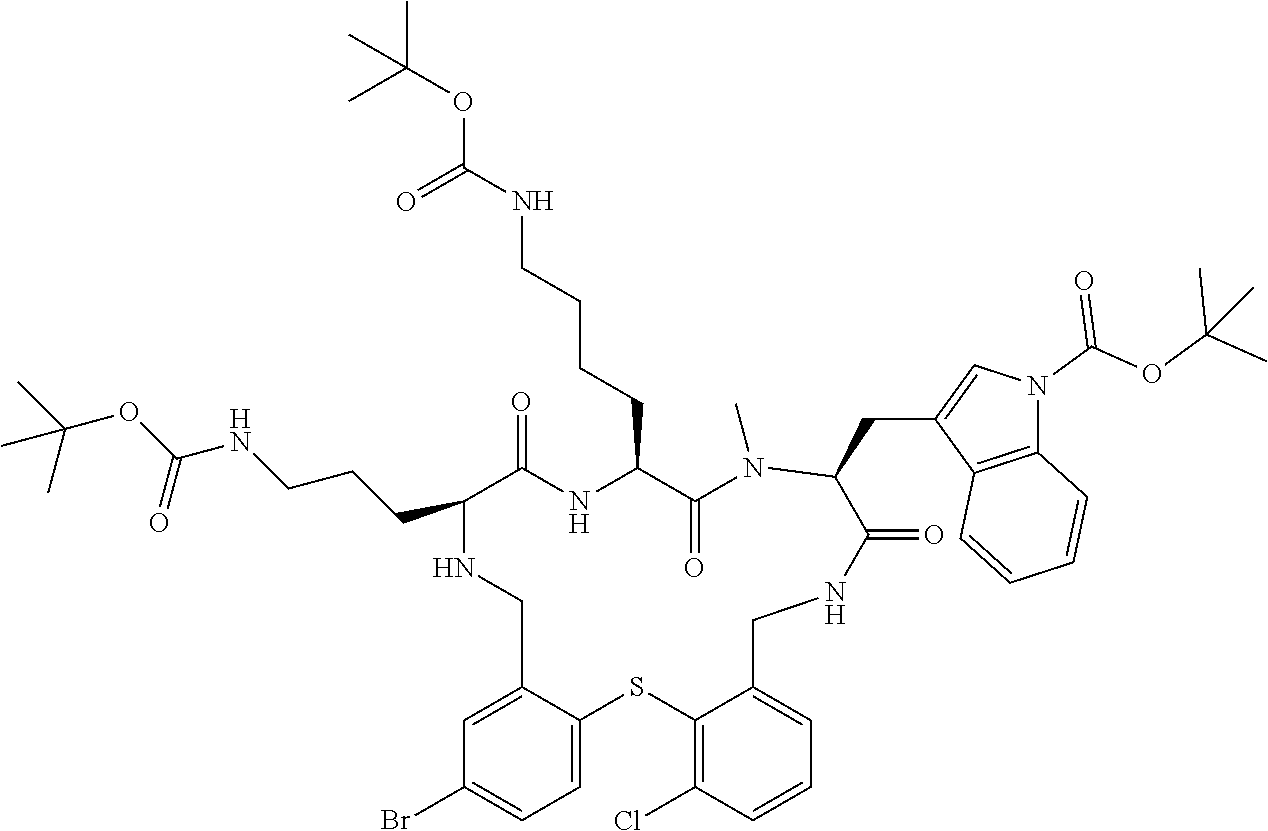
C12=C(Cl)C=CC=C1CNC(=O)C(CC1=CN(C(OC(C)(C)C)=O)C3=C1C=CC=C3)N(C)C(=O)C(CCCCNC(=O)OC(C)(C)C)NC(=O)C(CCCNC(OC(C)(C)C)=O)NCC1=CC(Br)=CC=C1S2
